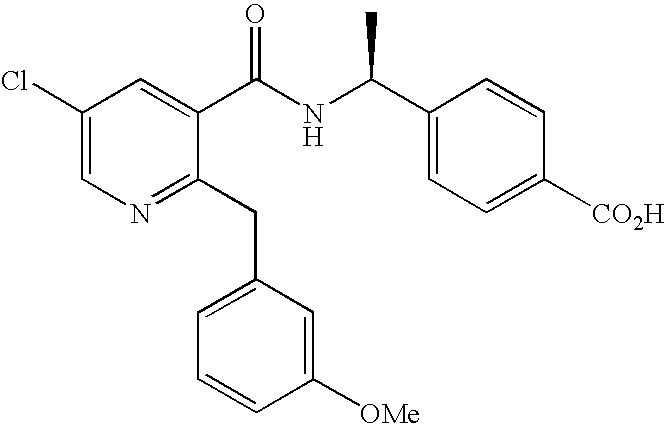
C1(Cl)=CN=C(CC2=CC=CC([OMe])=C2)C(C(NC(C2=CC=C([CO2H])C=C2)C)=O)=C1
